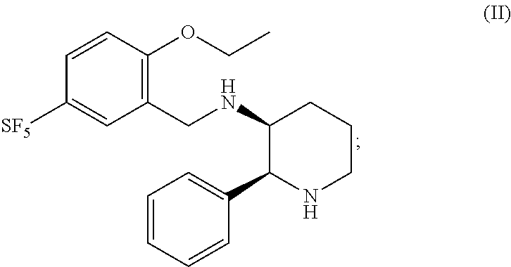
O(C1=C(CNC2C(C3=CC=CC=C3)NCCC2)C=C([SF5])C=C1)CC
